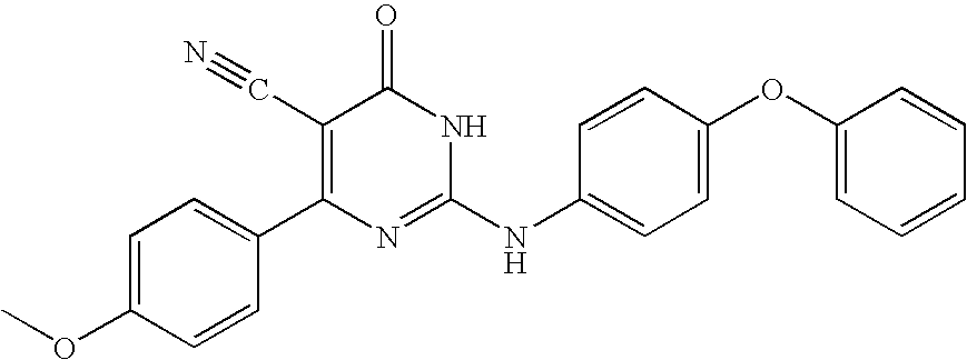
C1=CC(C2=C(C#N)C(=O)NC(NC3=CC=C(OC4=CC=CC=C4)C=C3)=N2)=CC=C1OC
